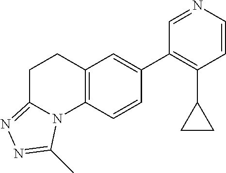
C1=CN=CC(C2=CC3=C(C=C2)N2C(=NN=C2C)CC3)=C1C1CC1
